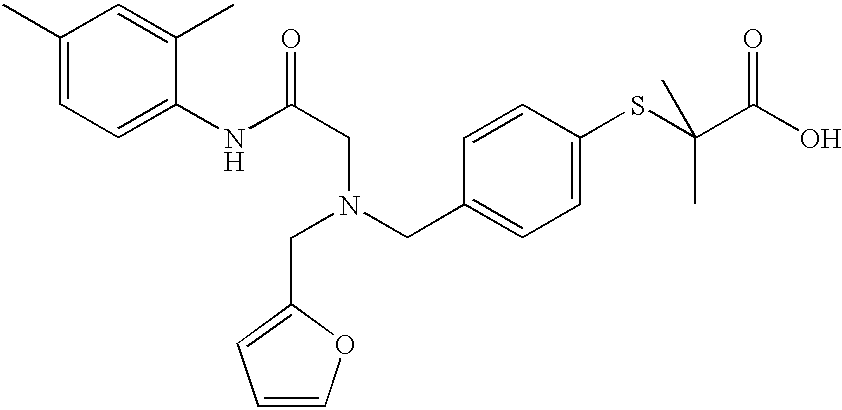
C1(C)=CC=C(NC(CN(CC2=CC=C(SC(C)(C(O)=O)C)C=C2)CC2=CC=CO2)=O)C(C)=C1
